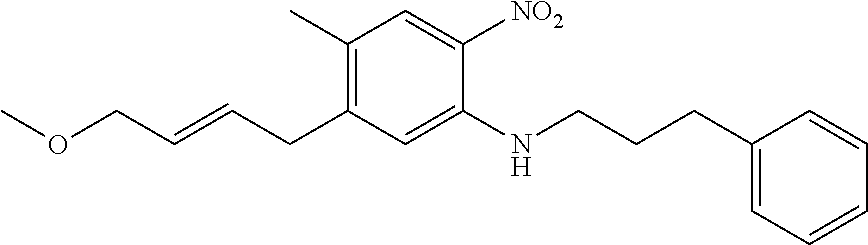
C1(C)=C(CC=CCOC)C=C(NCCCC2=CC=CC=C2)C([NO2])=C1
